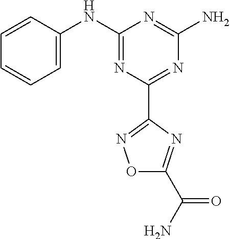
C1=CC(NC2=NC(C3=NOC(C(N)=O)=N3)=NC(N)=N2)=CC=C1
